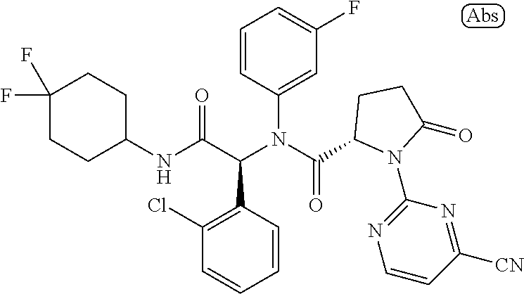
C1(NC(C(N(C(=O)C2N(C3=NC=CC([CN])=N3)C(=O)CC2)C2=CC(F)=CC=C2)C2=C(Cl)C=CC=C2)=O)CCC(F)(F)CC1
